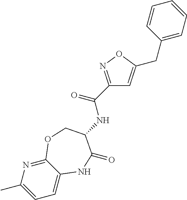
C1=C2C(=NC(C)=C1)OCC(NC(C1=NOC(CC3=CC=CC=C3)=C1)=O)C(=O)N2
